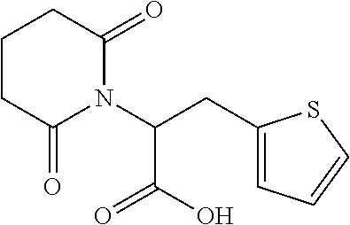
C1(CC(N2C(=O)CCCC2=O)C(O)=O)=CC=CS1
